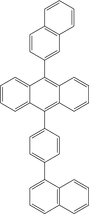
C1=CC=C2C(=C1)C(C1=CC3=C(C=C1)C=CC=C3)=C1C(=C2C2=CC=C(C3=CC=CC4=C3C=CC=C4)C=C2)C=CC=C1
